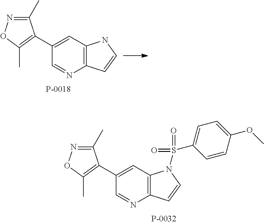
C12=C(C=C(C3=C(C)ON=C3C)C=N1)NC=C2.C12=C(C=C(C3=C(C)ON=C3C)C=N1)N(S(C1=CC=C(OC)C=C1)(=O)=O)C=C2
